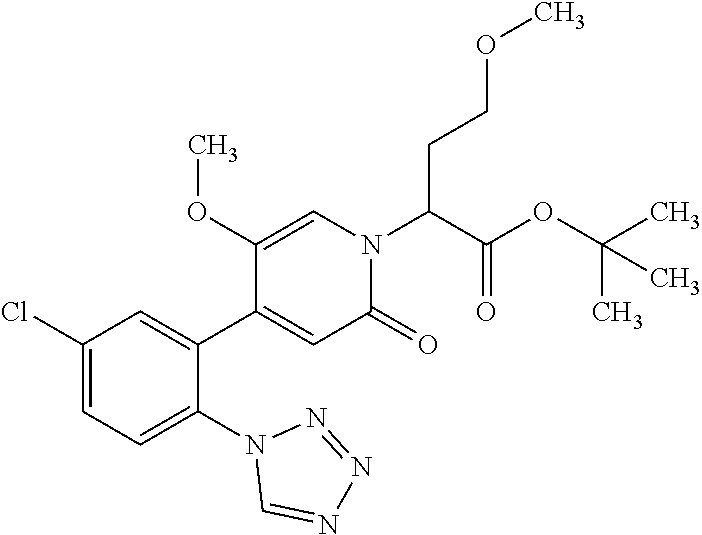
C1(Cl)=CC=C(N2C=NN=N2)C(C2=CC(=O)N(C(C(OC(C)(C)C)=O)CCOC)C=C2OC)=C1
